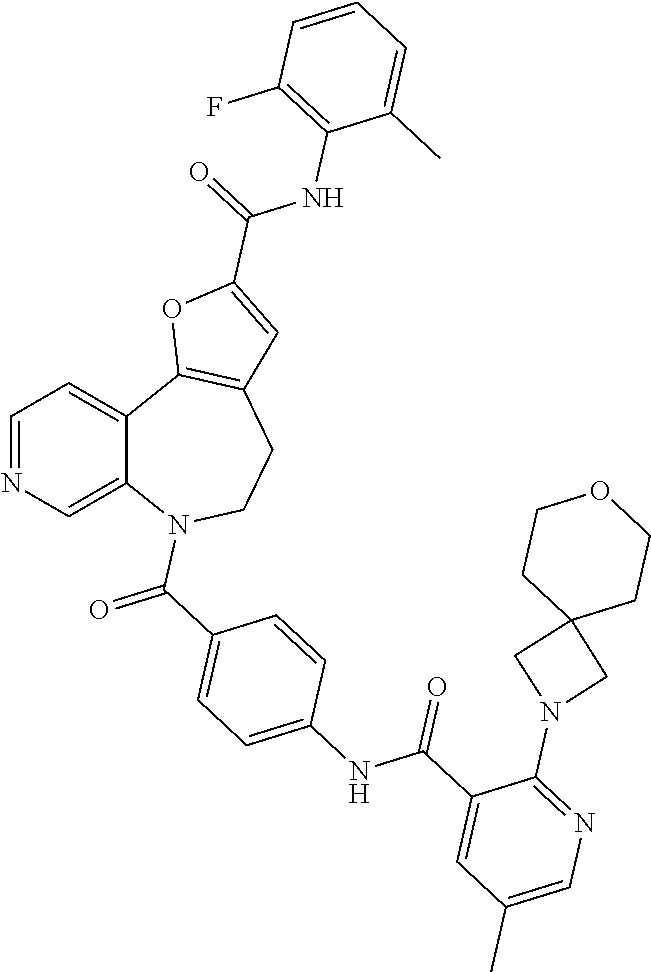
C12=CN=CC=C1C1=C(CCN2C(C2=CC=C(NC(C3=CC(C)=CN=C3N3CC4(C3)CCOCC4)=O)C=C2)=O)C=C(C(=O)NC2=C(F)C=CC=C2C)O1
